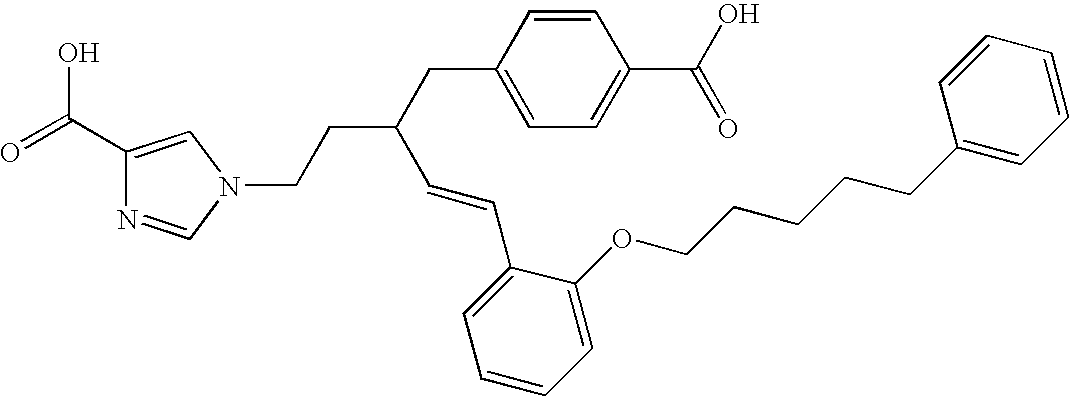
N1(CCC(CC2=CC=C(C(O)=O)C=C2)C=CC2=CC=CC=C2OCCCCCC2=CC=CC=C2)C=C(C(=O)O)N=C1
